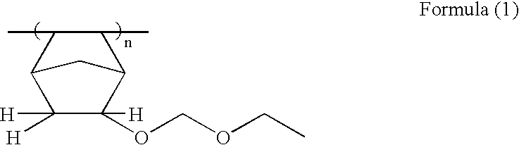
C1(C)C(C)C2C([H])([H])C([H])(OCOCC)C1C2
